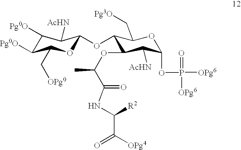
C1([Pg0O])C([Pg0O])C(C[OPg0])OC(OC2C(OC(C(=O)NC([R2])C(=O)[OPg4])C)C([AcHN])C(OP([OPg6])(=O)[OPg6])OC2C[Pg3O])C1[AcHN]
